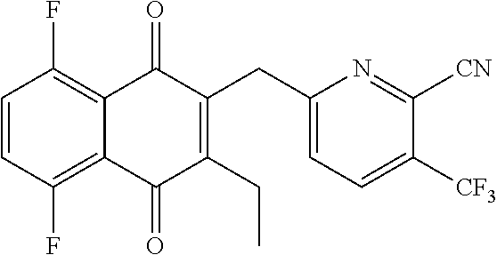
C1=CC(F)=C2C(=C1F)C(=O)C(CC1=CC=C([CF3])C([CN])=N1)=C(CC)C2=O
